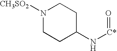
N1([CH3SO2])CCC(N[C*]=O)CC1
